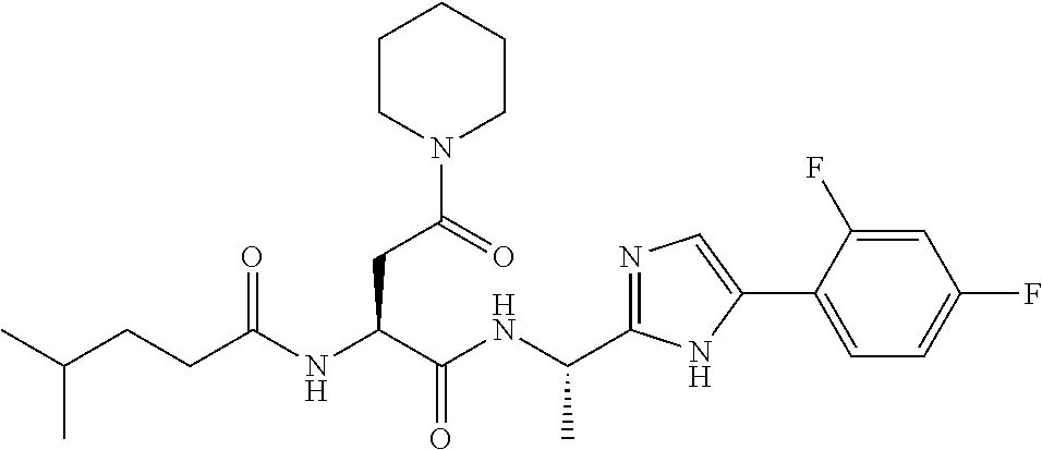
C(NC(C(NC(CCC(C)C)=O)CC(N1CCCCC1)=O)=O)(C)C1=NC=C(C2=CC=C(F)C=C2F)N1
